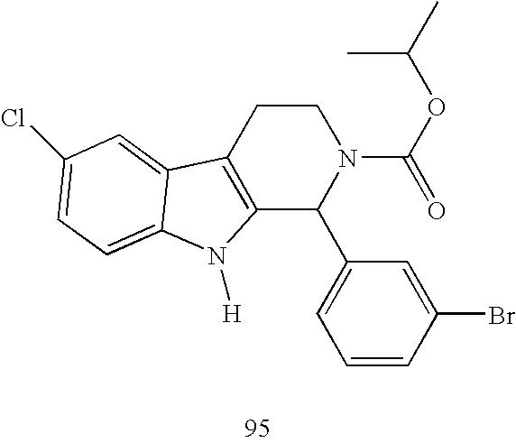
C12=C(CCN(C(=O)OC(C)C)C1C1=CC=CC(Br)=C1)C1=CC(Cl)=CC=C1N2[H]
